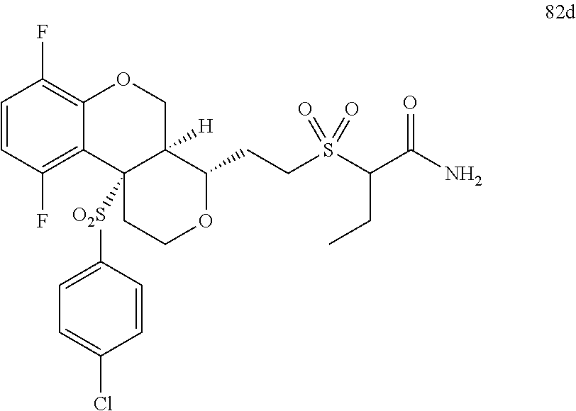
C1=CC(F)=C2C(=C1F)OCC1([H])C2([O2S]C2=CC=C(Cl)C=C2)CCOC1CCS(C(C(N)=O)CC)(=O)=O
